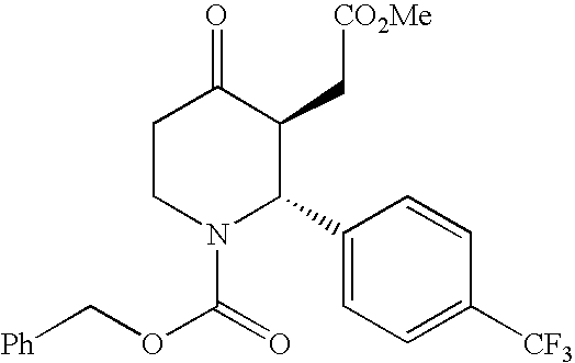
C1CN(C(=O)OC[Ph])C(C2=CC=C([CF3])C=C2)C(C[CO2Me])C1=O
